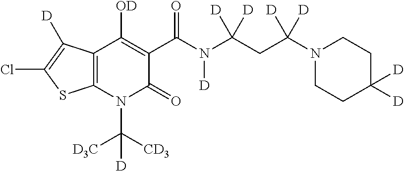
C12=C(N(C([CD3])([D3C])[D])C(=O)C(C(N(C(CC(N3CCC([D])([D])CC3)([D])[D])([D])[D])[D])=O)=C1[OD])SC(Cl)=C2[D]
